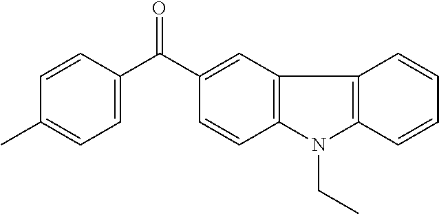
C1(C)=CC=C(C(=O)C2=CC3=C(C=C2)N(CC)C2=C3C=CC=C2)C=C1
